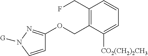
C1=CN([G])N=C1OCC1=C(CF)C=CC=C1[CO2(CH2)2CH3]
